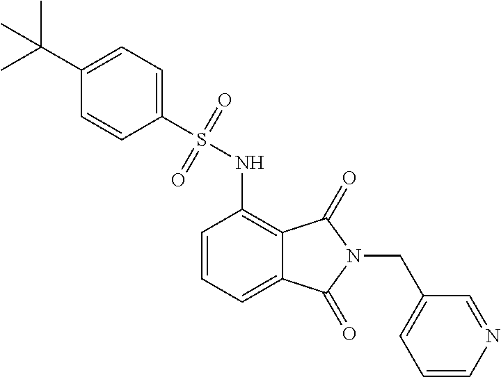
C1=CC=C2C(=C1NS(C1=CC=C(C(C)(C)C)C=C1)(=O)=O)C(=O)N(CC1=CC=CN=C1)C2=O
